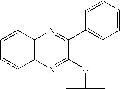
C12=C(C=CC=C1)N=C(C1=CC=CC=C1)C(OC(C)C)=N2
